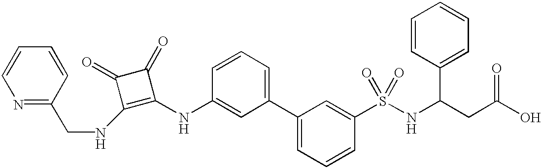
C(NC1=C(NC2=CC(C3=CC=CC(S(NC(CC(O)=O)C4=CC=CC=C4)(=O)=O)=C3)=CC=C2)C(=O)C1=O)C1=NC=CC=C1
